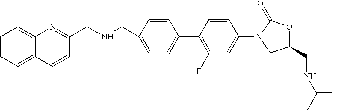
C1=CC(C2=C(F)C=C(N3CC(CNC(C)=O)OC3=O)C=C2)=CC=C1CNCC1=NC2=CC=CC=C2C=C1
